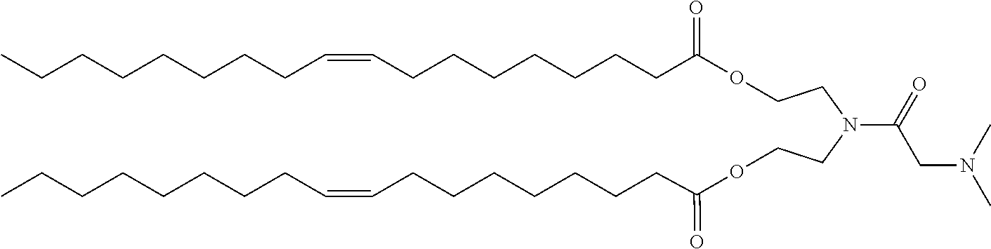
O(CCN(CCOC(CCCCCCCC=CCCCCCCCC)=O)C(CN(C)C)=O)C(CCCCCCCC=CCCCCCCCC)=O
